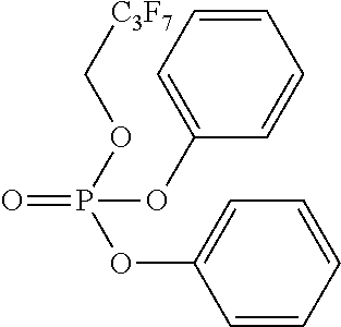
C1(OP(=O)(OC[C3F7])OC2=CC=CC=C2)=CC=CC=C1
